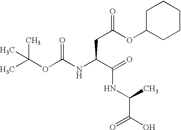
C(OC(NC(C(NC(C)C(=O)O)=O)CC(OC1CCCCC1)=O)=O)(C)(C)C
